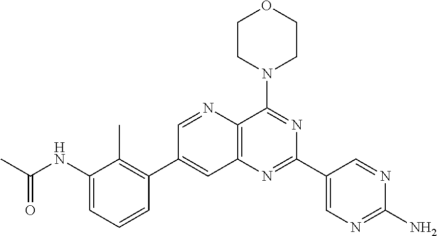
C1(NC(C)=O)=CC=CC(C2=CC3=C(C(N4CCOCC4)=NC(C4=CN=C(N)N=C4)=N3)N=C2)=C1C
